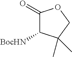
C1(=O)C([BocHN])C(C)(C)CO1
